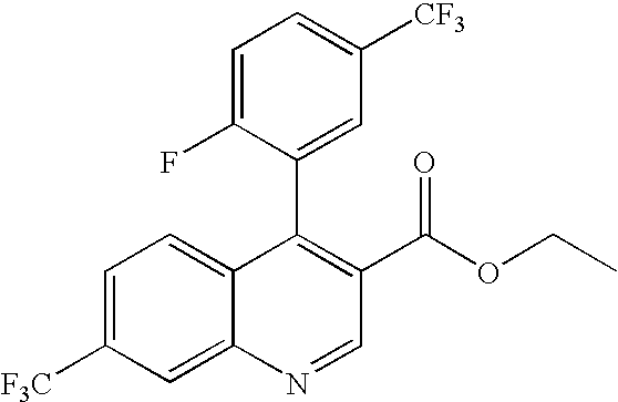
C1=C(F)C(C2=C(C(=O)OCC)C=NC3=CC([F3C])=CC=C23)=CC([CF3])=C1
